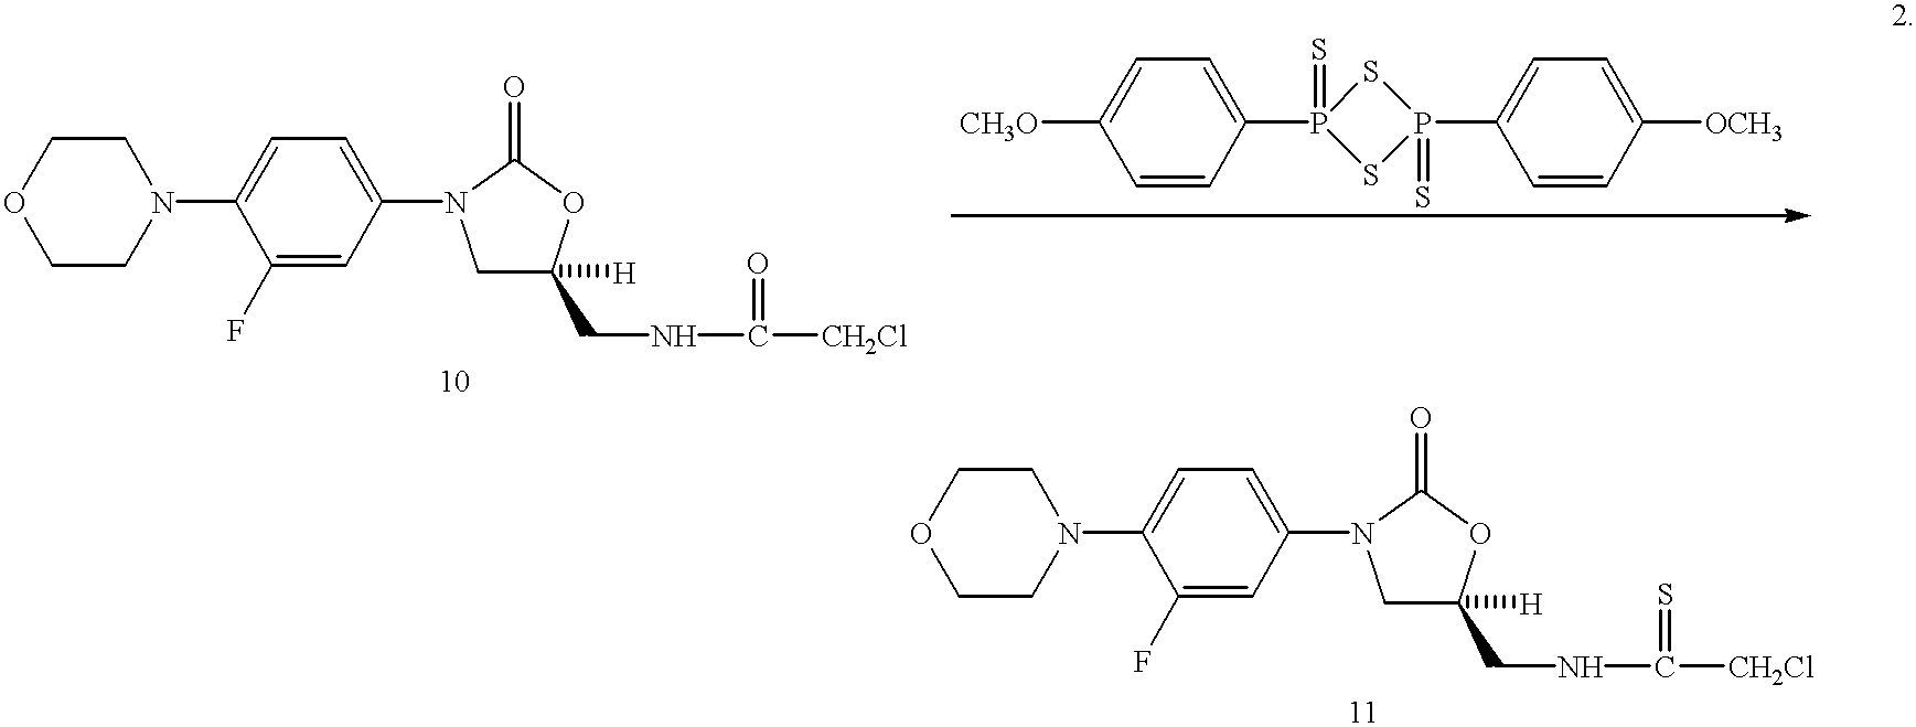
C1CN(C2=CC=C(N3CC([H])(CNC([CH2Cl])=O)OC3=O)C=C2F)CCO1.[CH3O]C1=CC=C(P2(=S)SP(C3=CC=C([OCH3])C=C3)(=S)S2)C=C1.C1CN(C2=CC=C(N3CC([H])(CNC([CH2Cl])=S)OC3=O)C=C2F)CCO1
